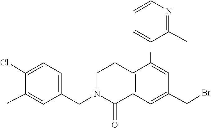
C1=CN=C(C)C(C2=CC(CBr)=CC3=C2CCN(CC2=CC=C(Cl)C(C)=C2)C3=O)=C1
